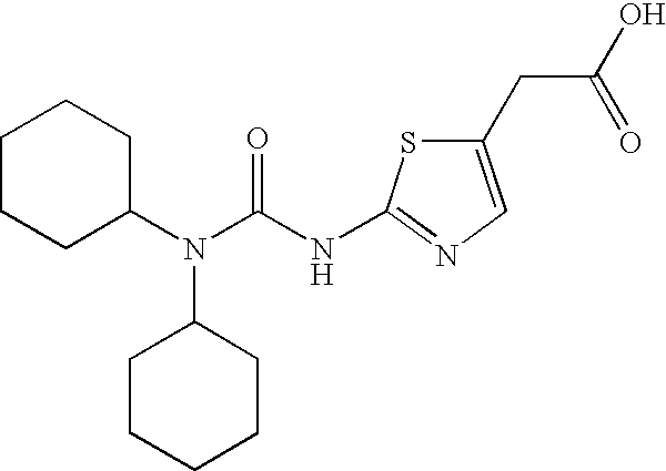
C1CCC(N(C(NC2=NC=C(CC(O)=O)S2)=O)C2CCCCC2)CC1
